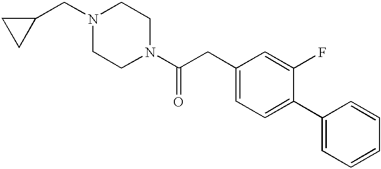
N1(CC2CC2)CCN(C(CC2=CC=C(C3=CC=CC=C3)C(F)=C2)=O)CC1
